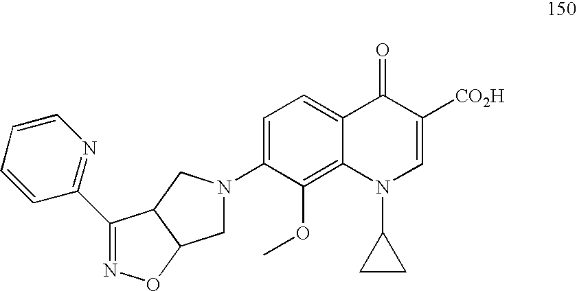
C1(N2CC3C(C2)C(C2=NC=CC=C2)=NO3)=CC=C2C(=C1OC)N(C1CC1)C=C([CO2H])C2=O
